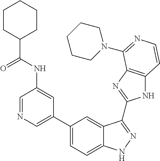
C1(C2=CN=CC(NC(C3CCCCC3)=O)=C2)=CC=C2C(=C1)C(C1=NC3=C(N1)C=CN=C3N1CCCCC1)=NN2
